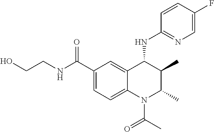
C12=CC(C(NCCO)=O)=CC=C1N(C(C)=O)C(C)C(C)C2NC1=NC=C(F)C=C1
